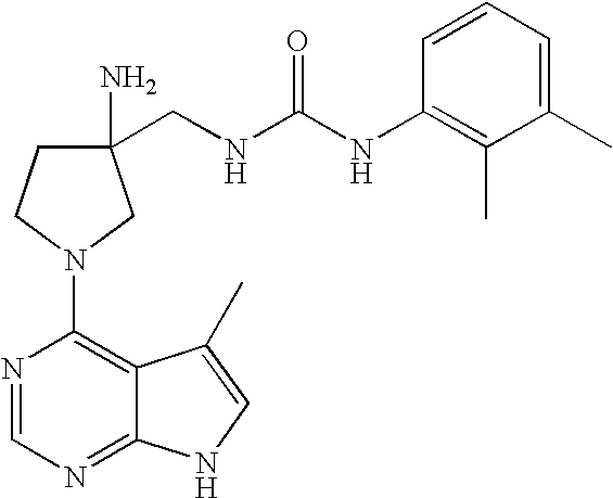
N1=CN=C2C(=C1N1CC(CNC(NC3=C(C)C(C)=CC=C3)=O)(N)CC1)C(C)=CN2
